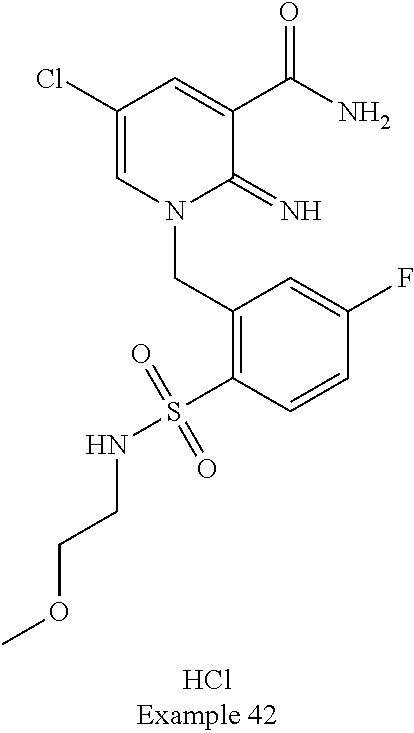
C(N1C(=N)C(C(N)=O)=CC(Cl)=C1)C1=C(S(=O)(=O)NCCOC)C=CC(F)=C1
